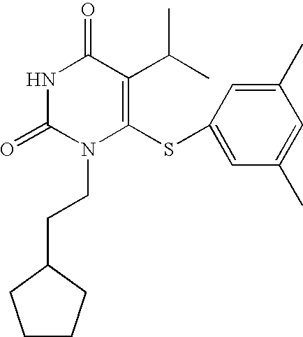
N1C(=O)N(CCC2CCCC2)C(SC2=CC(C)=CC(C)=C2)=C(C(C)C)C1=O
